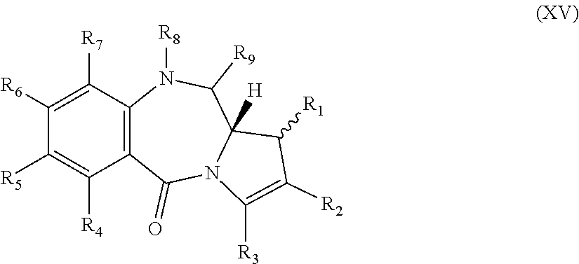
C1([R6])=C([R7])C2=C(C([R4])=C1[R5])C(=O)N1C([H])(C([R9])N2[R8])C([R1])C([R2])=C1[R3]
